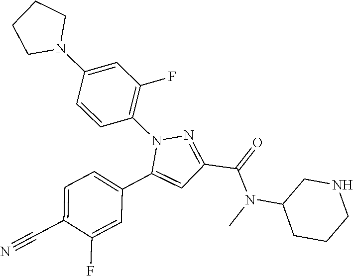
C1=C(C#N)C(F)=CC(C2=CC(C(=O)N(C)C3CCCNC3)=NN2C2=C(F)C=C(N3CCCC3)C=C2)=C1
